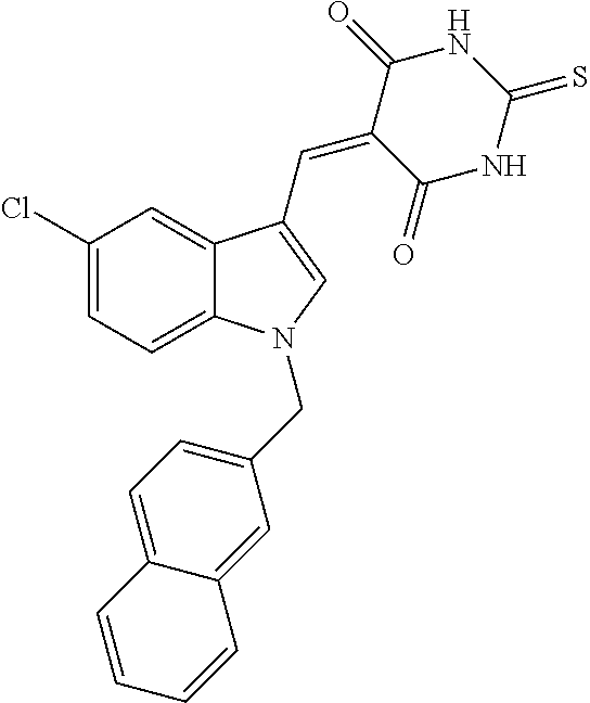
C1(Cl)=CC=C2C(=C1)C(C=C1C(=O)NC(=S)NC1=O)=CN2CC1=CC=C2C(=C1)C=CC=C2
